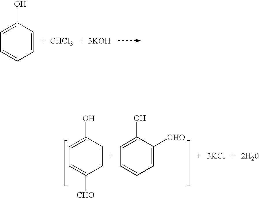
C1=CC(O)=CC=C1.[CHCl3].[3KOH].C1=C([CHO])C=CC(O)=C1.C1(O)=CC=CC=C1[CHO].[3KCl]
